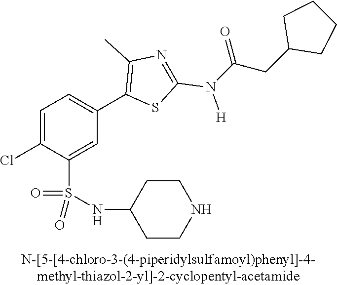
C1=C(Cl)C(S(NC2CCNCC2)(=O)=O)=CC(C2=C(C)N=C(N([H])C(CC3CCCC3)=O)S2)=C1
